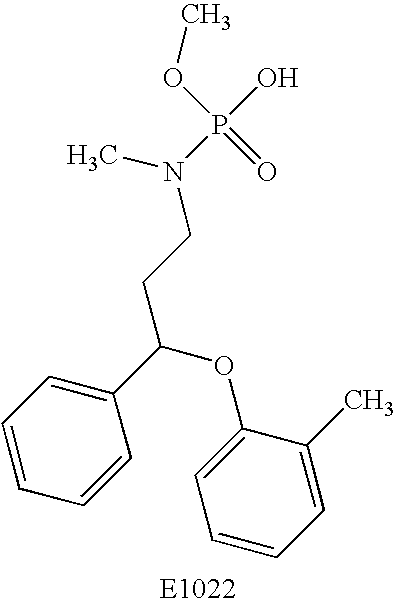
C1=CC=C(C(OC2=CC=CC=C2C)CCN(P(O)(=O)OC)C)C=C1
